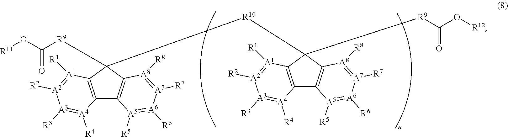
C12=C(C([R9]C(O[R11])=O)([R10]C3([R9]C(O[R12])=O)C4=C(C5=C3[A1]([R1])=[A2]([R2])[A3]([R3])=[A4]5[R4])[A5]([R5])=[A6]([R6])[A7]([R7])=[A8]4[R8])C3=C1[A5]([R5])=[A6]([R6])[A7]([R7])=[A8]3[R8])[A1]([R1])=[A2]([R2])[A3]([R3])=[A4]2[R4]
